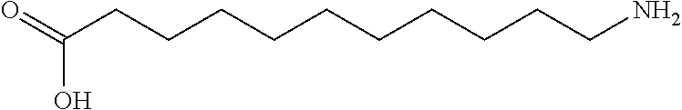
C(CCCCCCCCCCN)(=O)O
